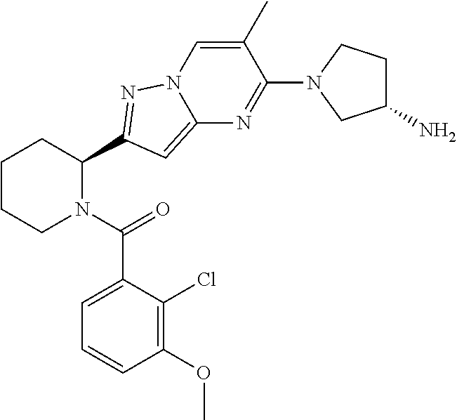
C1CCN(C(=O)C2=CC=CC(OC)=C2Cl)C(C2=NN3C(=C2)N=C(N2CC(N)CC2)C(C)=C3)C1
